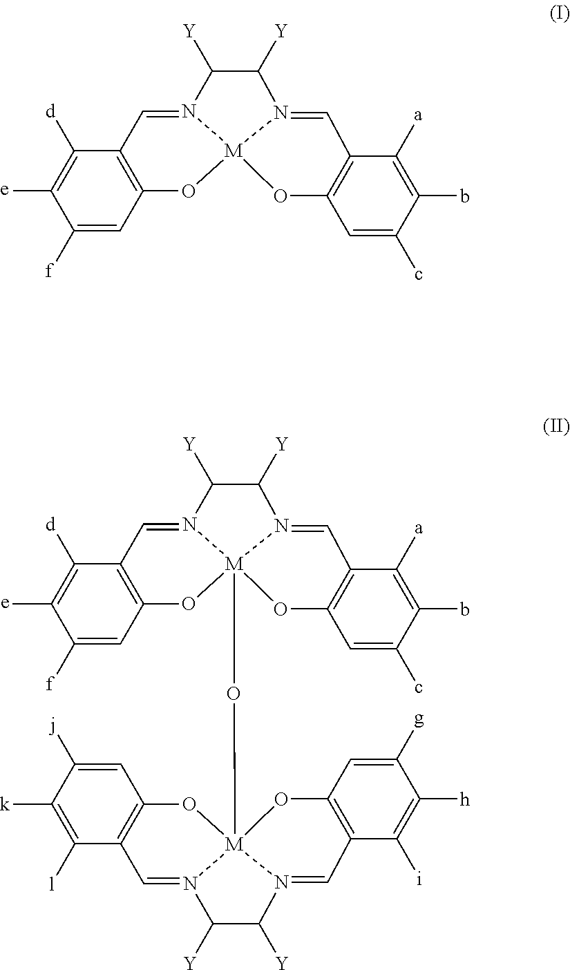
C1([e])=C([d])C2=C(C=C1[f])O[M]13N(=C2)C([Y])C([Y])N1=CC1=C(O3)C=C(c)C(b)=C1[a].C1([e])=C([d])C2=C(C=C1[f])O[M]13(O[M]456OC7=C(C([l])=C([k])C([j])=C7)C=N4C([Y])C([Y])N5=CC4=C(O6)C=C([g])C([h])=C4[i])N(=C2)C([Y])C([Y])N1=CC1=C(O3)C=C(c)C(b)=C1[a]
